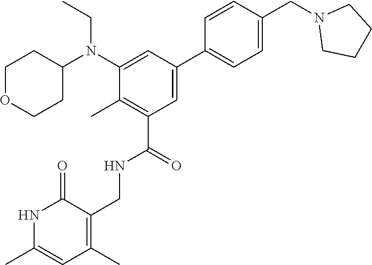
C1=CC(CN2CCCC2)=CC=C1C1=CC(C(=O)NCC2=C(C)C=C(C)NC2=O)=C(C)C(N(C2CCOCC2)CC)=C1
